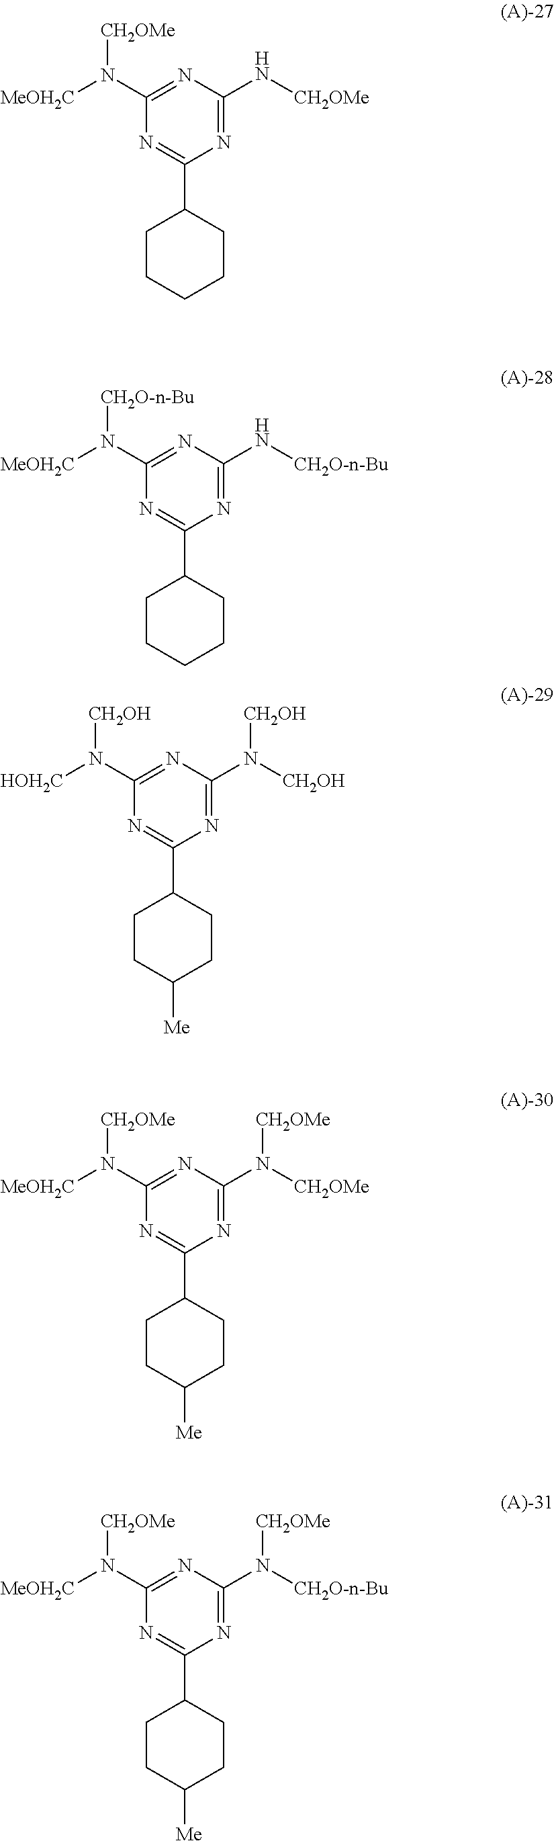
N1=C(C2CCCCC2)N=C(N[CH2OMe])N=C1N([MeOH2C])[CH2OMe].N1=C(C2CCCCC2)N=C(N[CH2O-n-Bu])N=C1N([MeOH2C])[CH2O-n-Bu].N1=C(C2CCC([Me])CC2)N=C(N([CH2OH])[CH2OH])N=C1N([HOH2C])[CH2OH].N1=C(C2CCC([Me])CC2)N=C(N([CH2OMe])[CH2OMe])N=C1N([MeOH2C])[CH2OMe].N1=C(C2CCC([Me])CC2)N=C(N([CH2O-n-Bu])[CH2OMe])N=C1N([MeOH2C])[CH2OMe]
